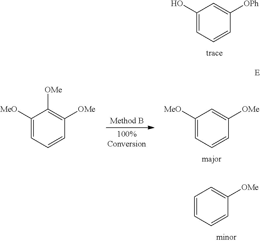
C1(O)=CC=CC([OPh])=C1.C1=CC=CC([OMe])=C1.C1([MeO])=CC=CC([OMe])=C1[OMe].C1([MeO])=CC=CC([OMe])=C1
